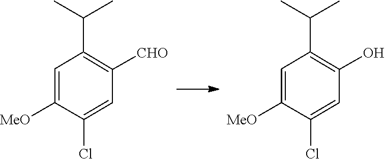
C1(Cl)=CC([CHO])=C(C(C)C)C=C1[MeO].C1(Cl)=CC(O)=C(C(C)C)C=C1[MeO]
